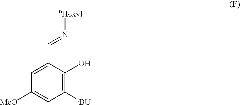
[nHexyl]N=CC1=CC([MeO])=CC([tBU])=C1O
